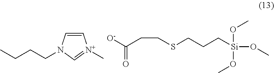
C1=CN(CCCC)C=[N+]1C.[O-]C(CCSCCC[Si](OC)(OC)OC)=O
